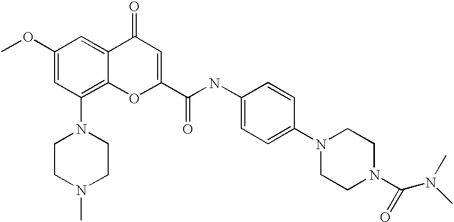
C1(OC)=CC(N2CCN(C)CC2)=C2C(=C1)C(=O)C=C(C(NC1=CC=C(N3CCN(C(N(C)C)=O)CC3)C=C1)=O)O2
